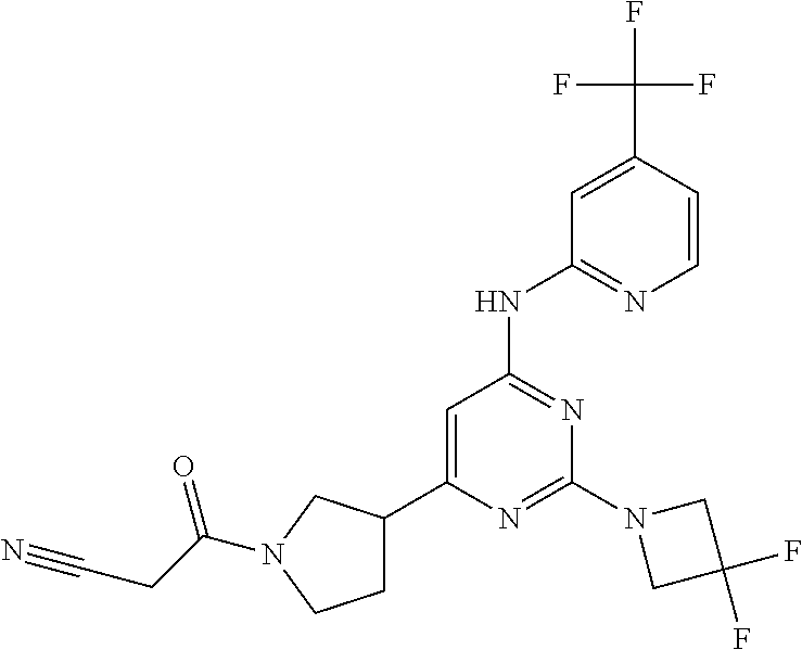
C1=C(C(F)(F)F)C=CN=C1NC1=NC(N2CC(F)(F)C2)=NC(C2CCN(C(CC#N)=O)C2)=C1
